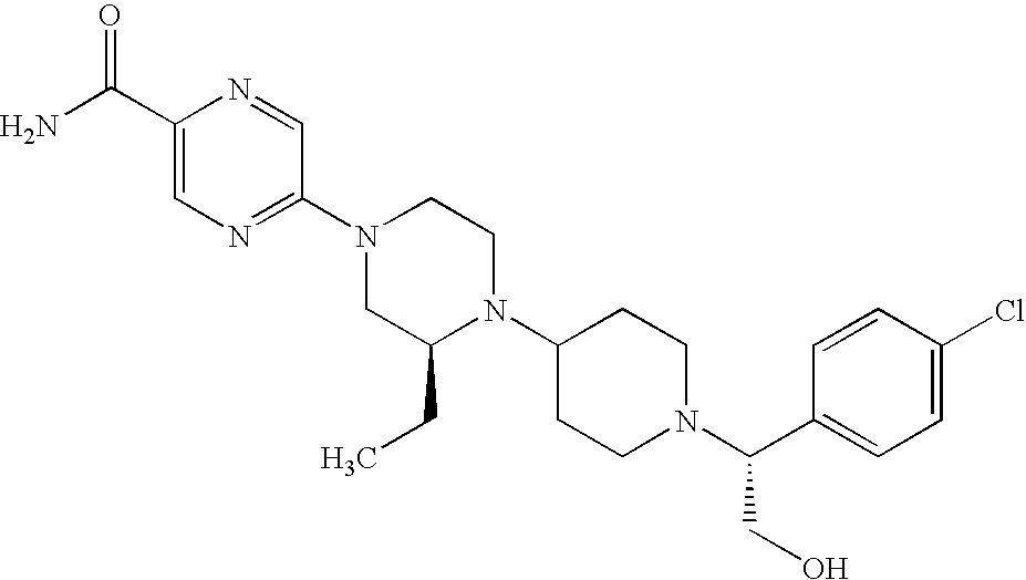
C1(C(N)=O)=CN=C(N2CC(CC)N(C3CCN(C(C4=CC=C(Cl)C=C4)CO)CC3)CC2)C=N1
